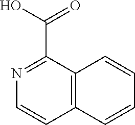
C12=C(C(C(O)=O)=NC=C1)C=CC=C2
